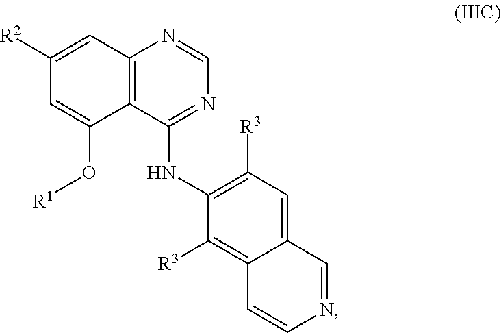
C1=C(O[R1])C2=C(C=C1[R2])N=CN=C2NC1=C([R3])C=C2C(=C1[R3])C=CN=C2
